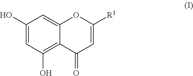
C1(O)=CC(O)=C2C(=C1)OC([R1])=CC2=O
